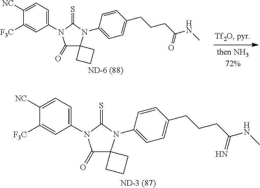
C1(N2C(=O)C3(N(C4=CC=C(CCCC(NC)=O)C=C4)C2=S)CCC3)=CC=C([NC])C([F3C])=C1.C1(N2C(=O)C3(N(C4=CC=C(CCCC(NC)=N)C=C4)C2=S)CCC3)=CC=C([NC])C([F3C])=C1
